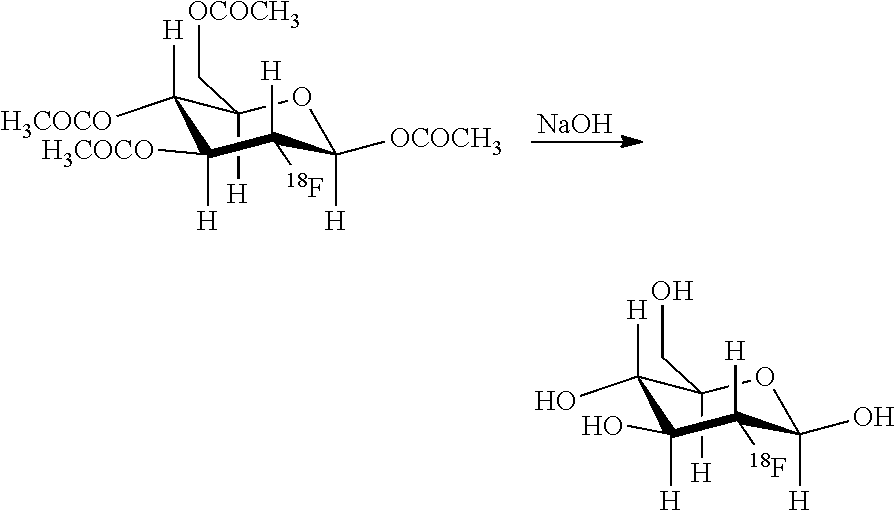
C1([H])([H3COCO])C([H])(C[OCOCH3])OC([H])([OCOCH3])C([H])([18F])C1([H])[H3COCO].[NaOH].C1([H])(O)C([H])(CO)OC([H])(O)C([H])([18F])C1([H])O
